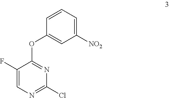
C1=CC=C([NO2])C=C1OC1=NC(Cl)=NC=C1F
